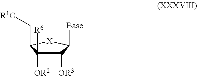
[Base]C1C([OR3])C([R6])([OR2])C(C[R1O])[X]1
